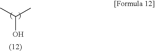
CC(C)O
